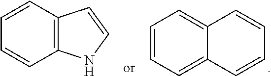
C1=CC2=C(C=C1)C=CN2.C1=CC=C2C(=C1)C=CC=C2
